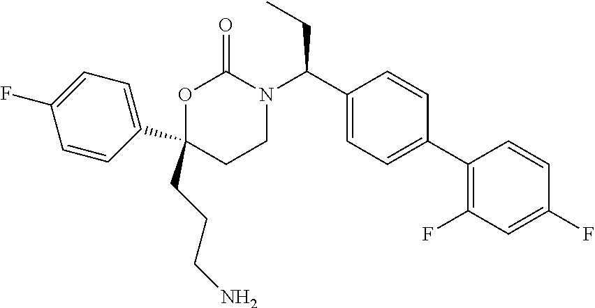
O1C(C2=CC=C(F)C=C2)(CCCN)CCN(C(C2=CC=C(C3=C(F)C=C(F)C=C3)C=C2)CC)C1=O
